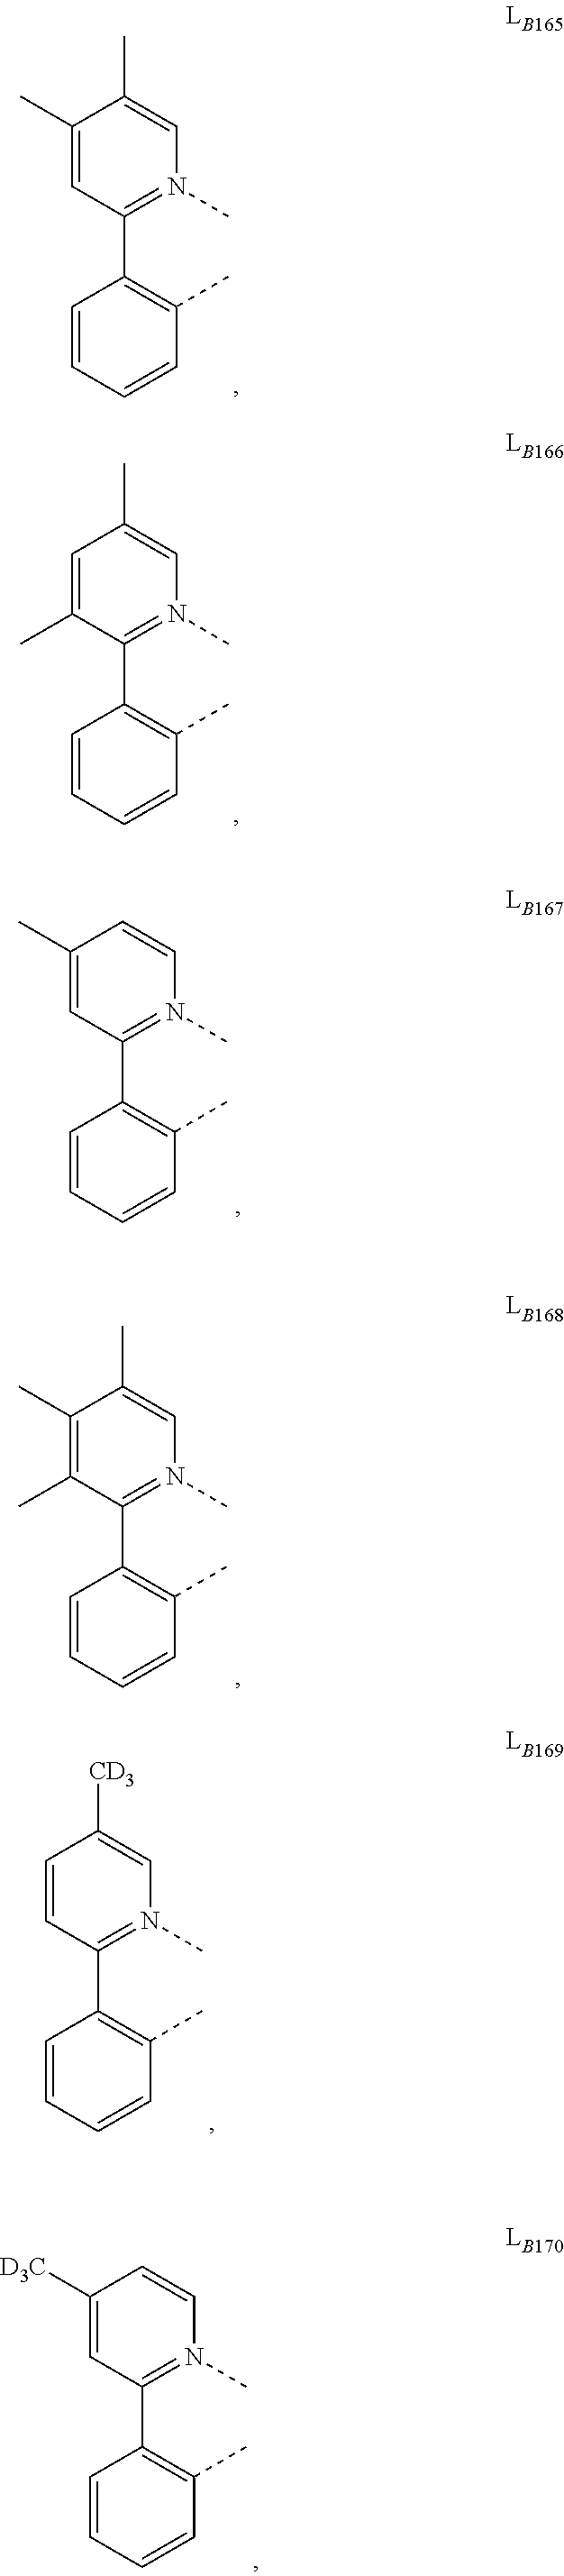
C1(C)=CC(C2=C(C)C=CC=C2)=N(C)C=C1C.C1=C(C)C(C2=C(C)C=CC=C2)=N(C)C=C1C.C1(C)=CC(C2=C(C)C=CC=C2)=N(C)C=C1.C1(C)=C(C)C(C2=C(C)C=CC=C2)=N(C)C=C1C.C1=CC(C2=C(C)C=CC=C2)=N(C)C=C1[CD3].C1([D3C])=CC(C2=C(C)C=CC=C2)=N(C)C=C1
